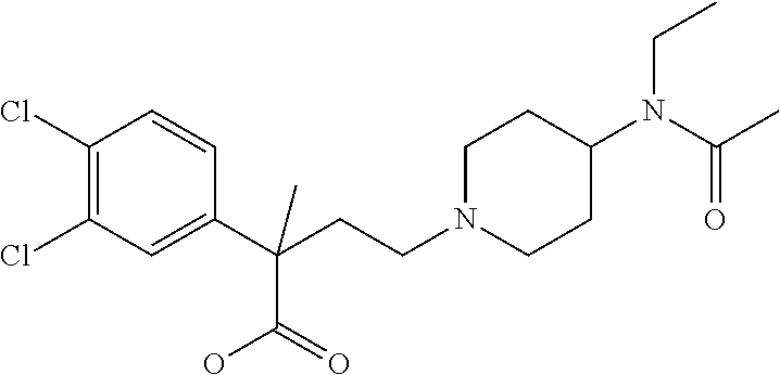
C1(Cl)=C(Cl)C=C(C(CCN2CCC(N(C(C)=O)CC)CC2)(C)C(=O)O)C=C1
